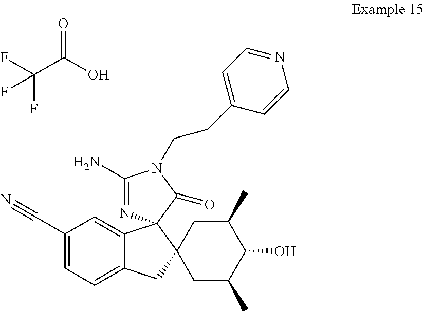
C1(C#N)=CC=C2C(=C1)C1(C3(C2)CC(C)C(O)C(C)C3)N=C(N)N(CCC2=CC=NC=C2)C1=O.C(C(O)=O)(F)(F)F
